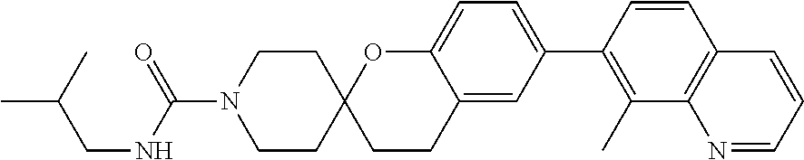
C1CC2(CCN1C(NCC(C)C)=O)CCC1=CC(C3=C(C)C4=C(C=C3)C=CC=N4)=CC=C1O2
